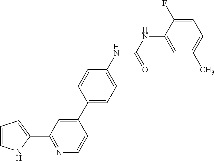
C1(C2=CC=C(NC(NC3=CC(C)=CC=C3F)=O)C=C2)=CC(C2=CC=CN2)=NC=C1
